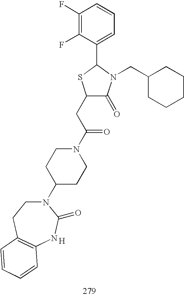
[H].C1(CC(N2CCC(N3CCC4=C(NC3=O)C=CC=C4)CC2)=O)C(=O)N(CC2CCCCC2)C(C2=CC=CC(F)=C2F)S1
